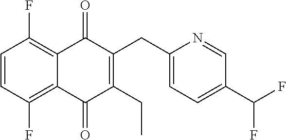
C1(F)=C2C(=O)C(CC3=CC=C(C(F)F)C=N3)=C(CC)C(=O)C2=C(F)C=C1
